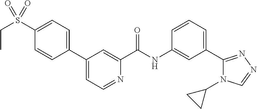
C1(C2=CC=C(S(CC)(=O)=O)C=C2)=CC=NC(C(NC2=CC(C3=NN=CN3C3CC3)=CC=C2)=O)=C1
